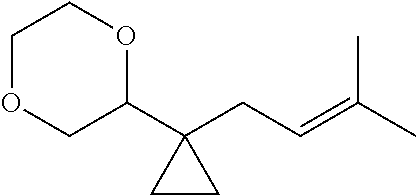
C1(C2(CC=C(C)C)CC2)OCCOC1
